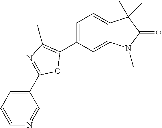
C1=C(C2=C(C)N=C(C3=CC=CN=C3)O2)C=C2C(=C1)C(C)(C)C(=O)N2C
